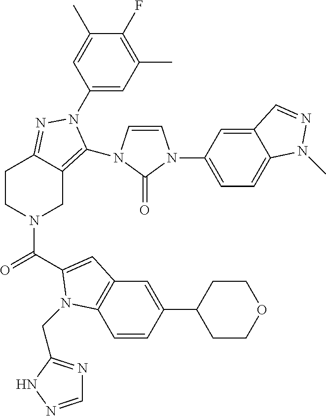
C1(N2C(N3C=CN(C4=CC=C5C(=C4)C=NN5C)C3=O)=C3CN(C(=O)C4=CC5=C(C=CC(C6CCOCC6)=C5)N4CC4=NC=NN4)CCC3=N2)=CC(C)=C(F)C(C)=C1
